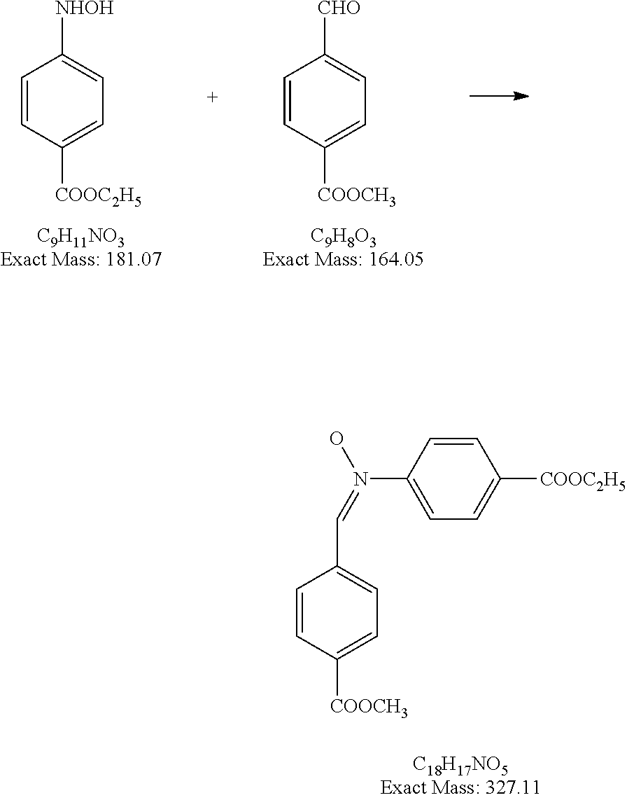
C1=CC([COOCH3])=CC=C1[CHO].C1=CC([COOC2H5])=CC=C1[NHOH].C1=CC([COOCH3])=CC=C1C=N(O)C1=CC=C([COOC2H5])C=C1
